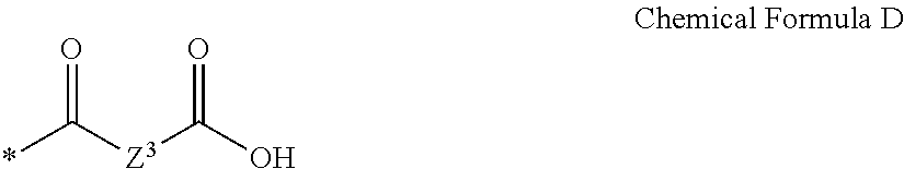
*C([Z3]C(O)=O)=O
